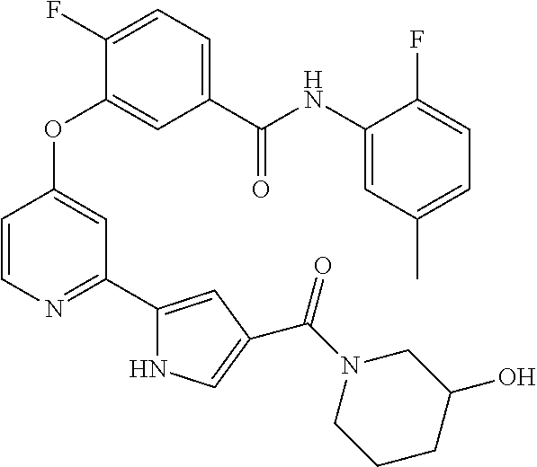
C1=CN=C(C2=CC(C(N3CCCC(O)C3)=O)=CN2)C=C1OC1=CC(C(NC2=CC(C)=CC=C2F)=O)=CC=C1F
